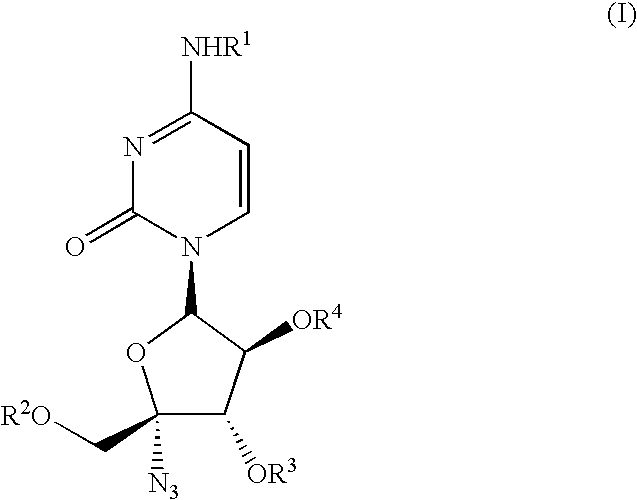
C1([N3])(C[R2O])C([OR3])C([OR4])C(N2C=CC([NHR1])=NC2=O)O1
